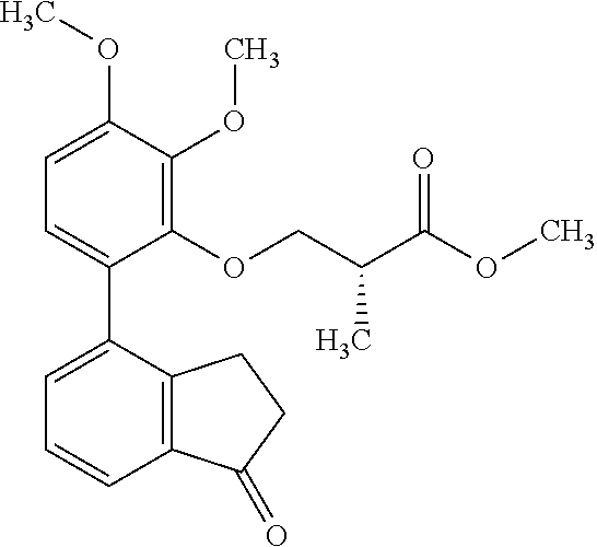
C1=C(OC)C(OC)=C(OCC(C(OC)=O)C)C(C2=CC=CC3=C2CCC3=O)=C1
